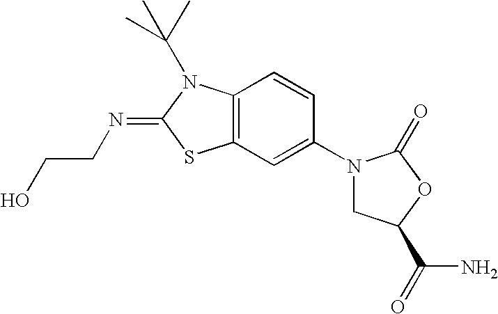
C12=C(C=CC(N3CC(C(N)=O)OC3=O)=C1)N(C(C)(C)C)C(=NCCO)S2
